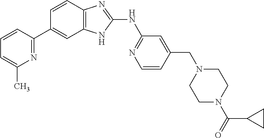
N1=C(C2=CC3=C(C=C2)N=C(NC2=NC=CC(CN4CCN(C(=O)C5CC5)CC4)=C2)N3)C=CC=C1C
